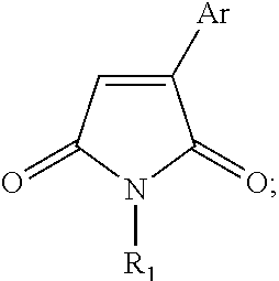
C1([Ar])=CC(=O)N([R1])C1=O
